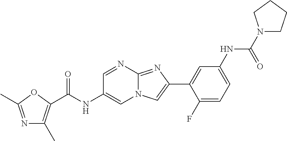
C1=NC2=NC(C3=CC(NC(N4CCCC4)=O)=CC=C3F)=CN2C=C1NC(=O)C1=C(C)N=C(C)O1
